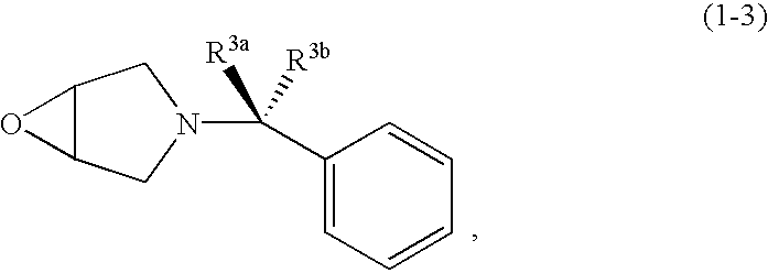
C1(C(N2CC3C(C2)O3)([R3b])[R3a])=CC=CC=C1
